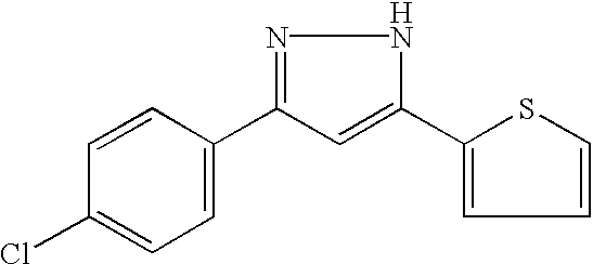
C1=CC(C2=NNC(C3=CC=CS3)=C2)=CC=C1Cl
